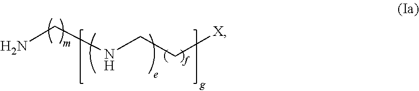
NCNCC[X]
